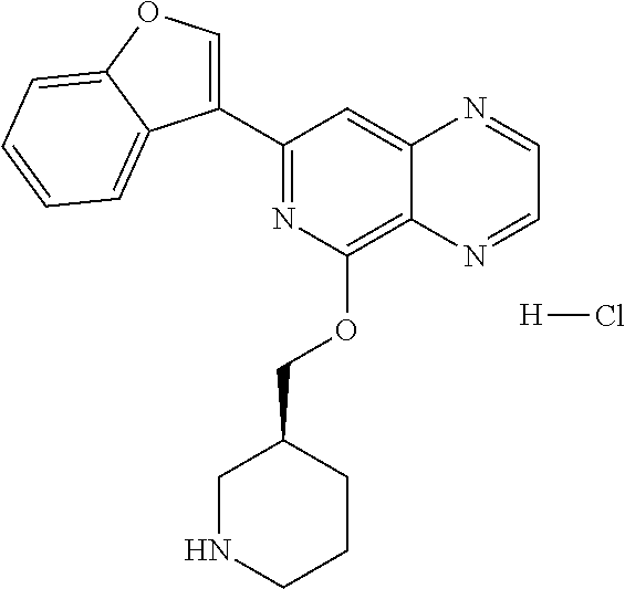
C1(C2=COC3=CC=CC=C23)=NC(OCC2CNCCC2)=C2C(=C1)N=CC=N2.[H]Cl
